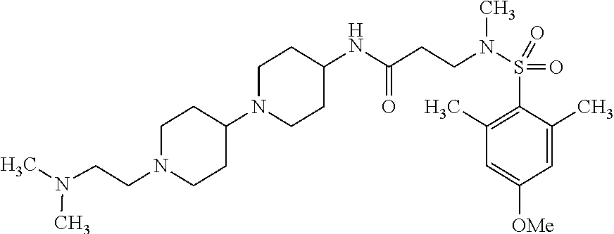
C1N(C2CCN(CCN(C)C)CC2)CCC(NC(CCN(S(C2=C(C)C=C([OMe])C=C2C)(=O)=O)C)=O)C1
